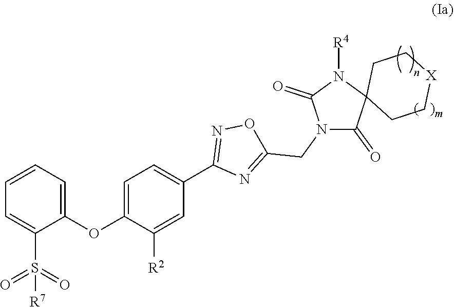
C1=CC=C(OC2=CC=C(C3=NOC(CN4C(=O)C5(N([R4])C4=O)CC[X]CC5)=N3)C=C2[R2])C(S(=O)(=O)[R7])=C1
